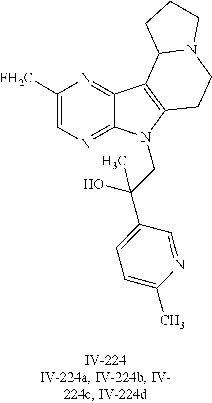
C1([FH2C])=CN=C2C(=N1)C1=C(N2CC(C2=CC=C(C)N=C2)(O)C)CCN2C1CCC2
